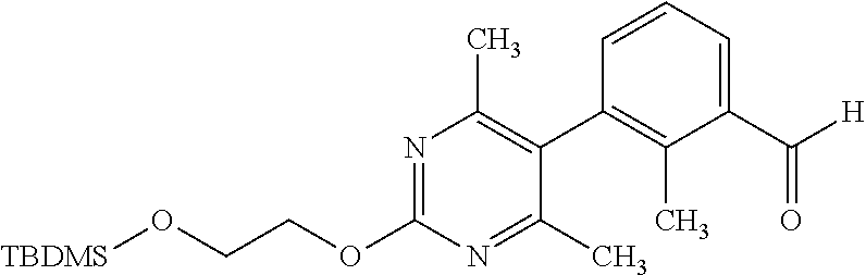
O(CCOC1=NC(C)=C(C2=C(C)C(C([H])=O)=CC=C2)C(C)=N1)[TBDMS]
